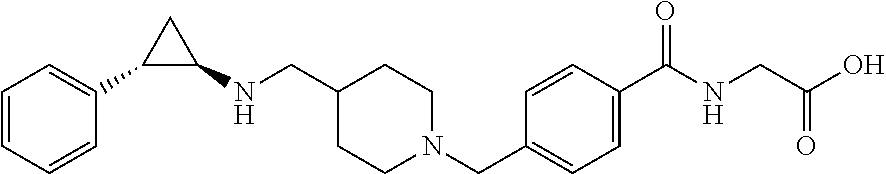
C1=CC=CC(C2C(NCC3CCN(CC4=CC=C(C(NCC(=O)O)=O)C=C4)CC3)C2)=C1
